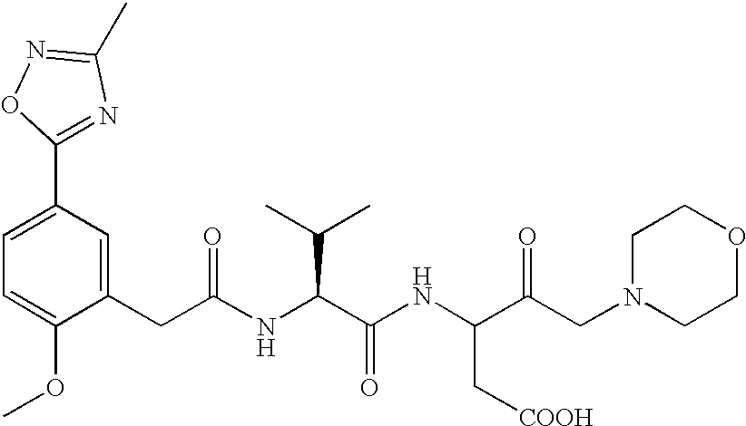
C1=C(OC)C(CC(NC(C(NC(C(CN2CCOCC2)=O)C[COOH])=O)C(C)C)=O)=CC(C2=NC(C)=NO2)=C1
